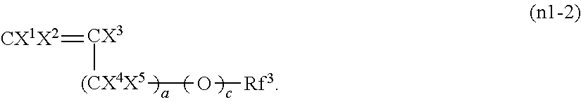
[CX3]([CX4X5]O[Rf3])=[CX1X2]
